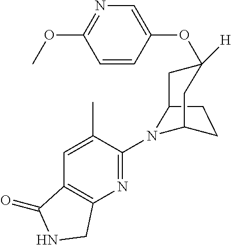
C12CCC(N1C1=NC3=C(C=C1C)C(=O)NC3)CC(OC1=CN=C(OC)C=C1)([H])C2
